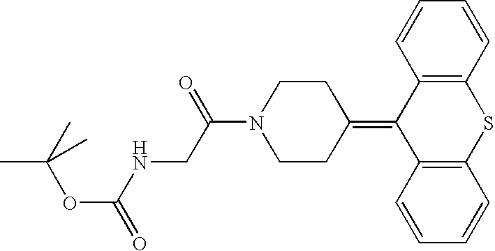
O(C(NCC(N1CCC(=C2C3=C(SC4=C2C=CC=C4)C=CC=C3)CC1)=O)=O)C(C)(C)C
